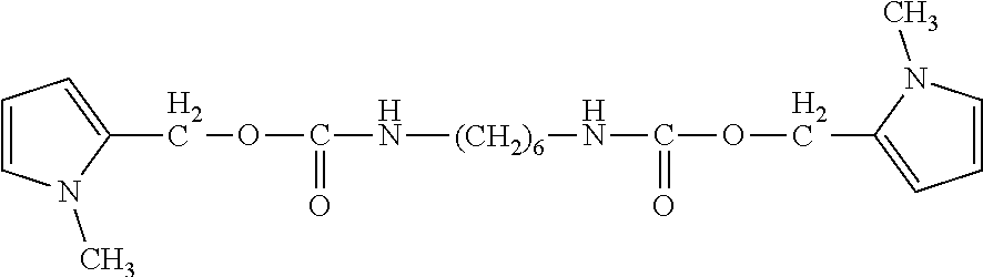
C1(COC(=O)N[(CH2)6]NC(=O)OCC2=CC=CN2C)=CC=CN1C
